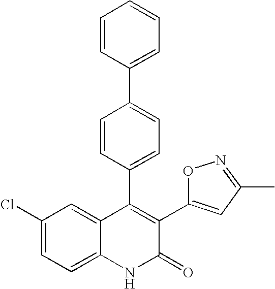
C1(Cl)=CC=C2C(=C1)C(C1=CC=C(C3=CC=CC=C3)C=C1)=C(C1=CC(C)=NO1)C(=O)N2
